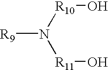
[R9]N([R10]O)[R11]O
